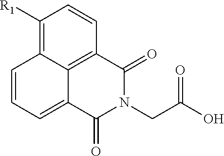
C1([R1])=C2C3=C(C=C1)C(=O)N(CC(O)=O)C(=O)C3=CC=C2
